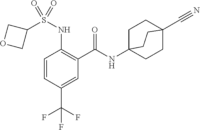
C1=CC(C(F)(F)F)=CC(C(=O)NC23CCC(C#N)(CC2)CC3)=C1NS(C1COC1)(=O)=O
